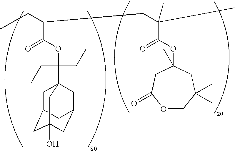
CCC(C(OC(CC)(CC)C12CC3CC(O)(CC(C1)C3)C2)=O)CC(C(OC1(C)CC(=O)OCC(C)(C)C1)=O)(C)C
